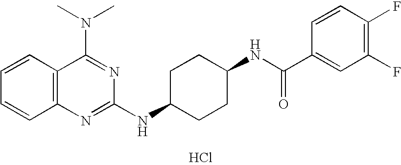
C1=CC2=C(C=C1)N=C(NC1CCC(NC(C3=CC(F)=C(F)C=C3)=O)CC1)N=C2N(C)C.Cl
